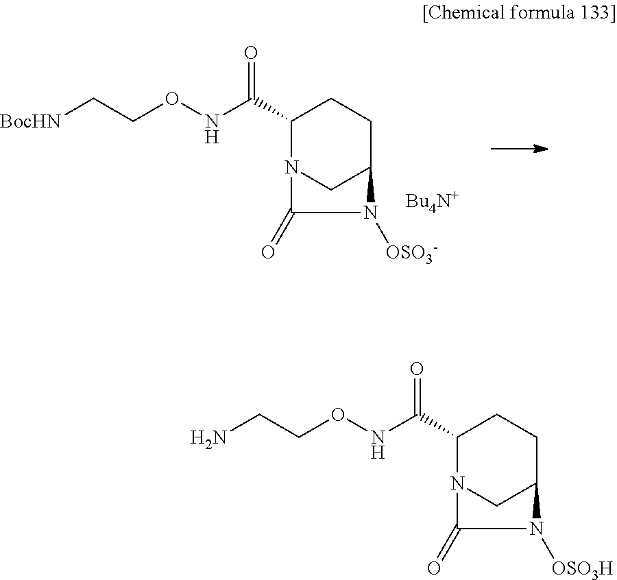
C1(C(NOCCN)=O)N2CC(CC1)N([OSO3H])C2=O.C1(C(NOCC[BocHN])=O)N2CC(CC1)N([OSO3-])C2=O.[Bu4N+]
